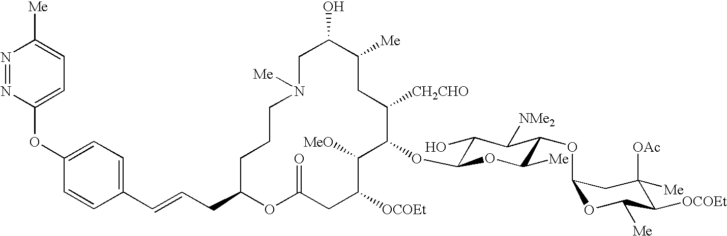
C1C(O)C([Me])CC([CH2CHO])C(OC2C(O)C([NMe2])C(OC3OC([Me])C([OCOEt])C([OAc])([Me])C3)C([Me])O2)C([MeO])C([OCOEt])CC(=O)OC(CC=CC2=CC=C(OC3=CC=C([Me])N=N3)C=C2)CCCN1[Me]
